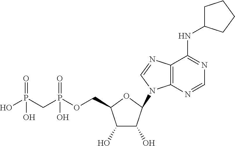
C1(O)C(O)C(N2C3=C(N=C2)C(NC2CCCC2)=NC=N3)OC1COP(CP(O)(=O)O)(=O)O
